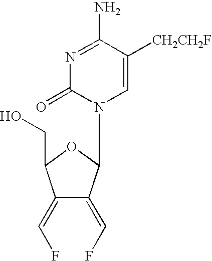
N1=C(N)C([CH2CH2F])=CN(C2C(=CF)C(=CF)C(CO)O2)C1=O
